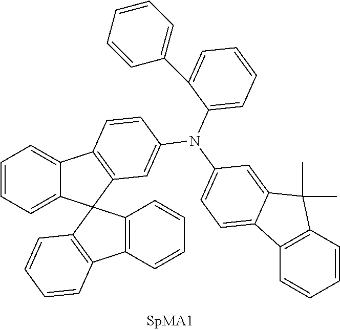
C1=CC=C2C(=C1)C1=C(C23C2=C(C4=C3C=CC=C4)C=CC=C2)C=C(N(C2=CC=C3C(=C2)C(C)(C)C2=C3C=CC=C2)C2=CC=CC=C2C2=CC=CC=C2)C=C1
